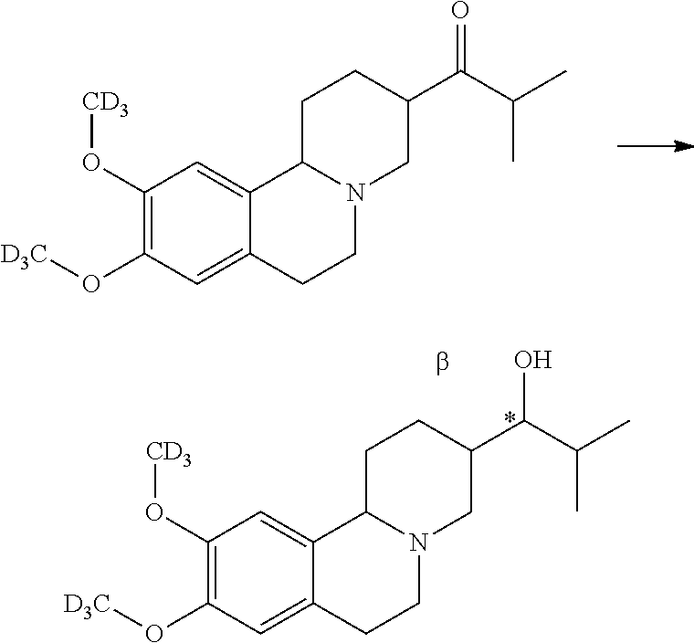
C1(O[CD3])=C(O[D3C])C=C2C(=C1)C1N(CC2)CC(C(C(C)C)O)CC1.C1(O[CD3])=C(O[D3C])C=C2C(=C1)C1N(CC2)CC(C(C(C)C)=O)CC1
